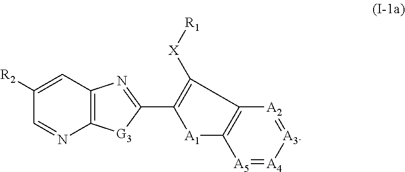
[A5]1=[A4][A3]=[A2]C2=C1[A1]C(C1=NC3=C([G3]1)N=CC([R2])=C3)=C2[X][R1]
